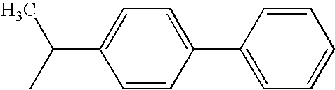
C1=CC(C2=CC=CC=C2)=CC=C1C(C)C
